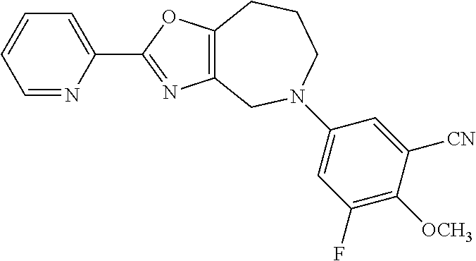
C1=C(C2=NC3=C(O2)CCCN(C2=CC(F)=C([OCH3])C([CN])=C2)C3)N=CC=C1
